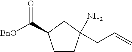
C1CC(CC=C)(N)CC1C([BnO])=O
